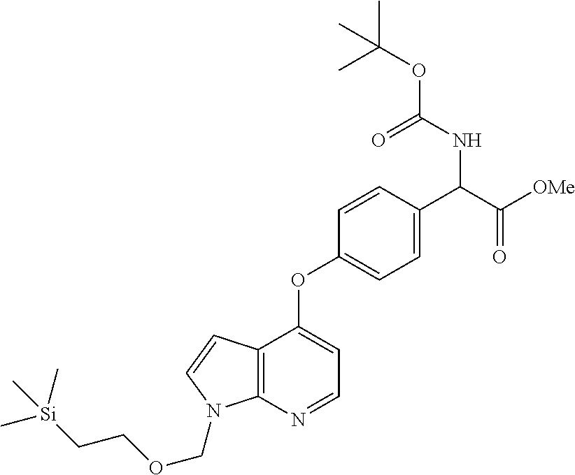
C12=C(N=CC=C1OC1=CC=C(C(NC(=O)OC(C)(C)C)C(=O)[OMe])C=C1)N(COCC[Si](C)(C)C)C=C2
